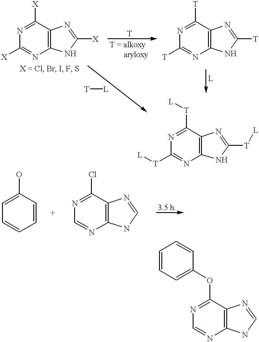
N1=C([X])C2=C(N=C1[X])NC([X])=N2.N1=C([T])C2=C(N=C1[T])NC([T])=N2.[T][L].N1=C([T][L])C2=C(N=C1[T][L])NC([T][L])=N2.C1=CC(O)=CC=C1.C12=C(C(Cl)=NC=N1)N=CN2.C12=C(C(OC3=CC=CC=C3)=NC=N1)N=CN2
